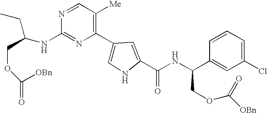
N1=C(NC(CC)COC([OBn])=O)N=CC([Me])=C1C1=CNC(C(NC(C2=CC(Cl)=CC=C2)COC(=O)[OBn])=O)=C1
